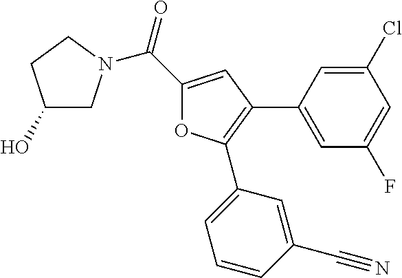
C(C1=CC(C2=CC(F)=CC(Cl)=C2)=C(C2=CC=CC(C#N)=C2)O1)(=O)N1CC(O)CC1
